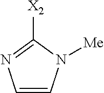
C1=CN([Me])C([X2])=N1
